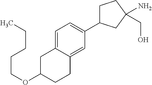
C1C(OCCCCC)CCC2=CC(C3CCC(N)(CO)C3)=CC=C12
